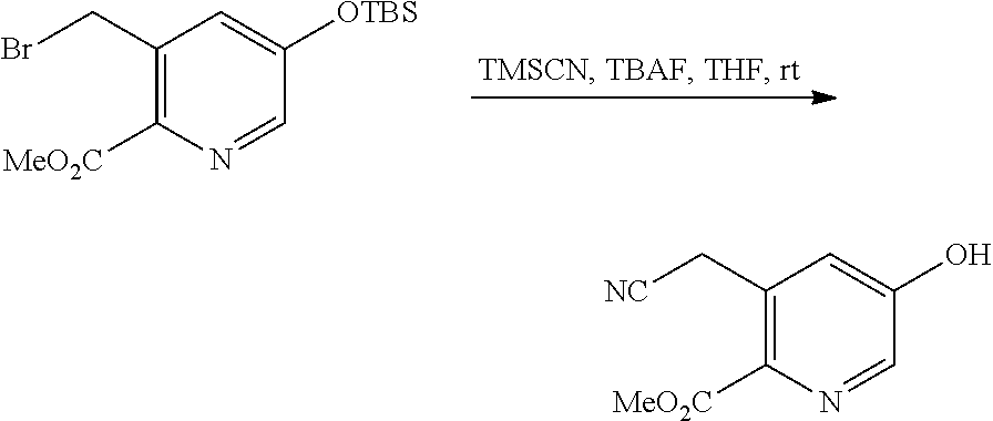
C1(CBr)=C([MeO2C])N=CC([OTBS])=C1.C1(C[NC])=C([MeO2C])N=CC(O)=C1
